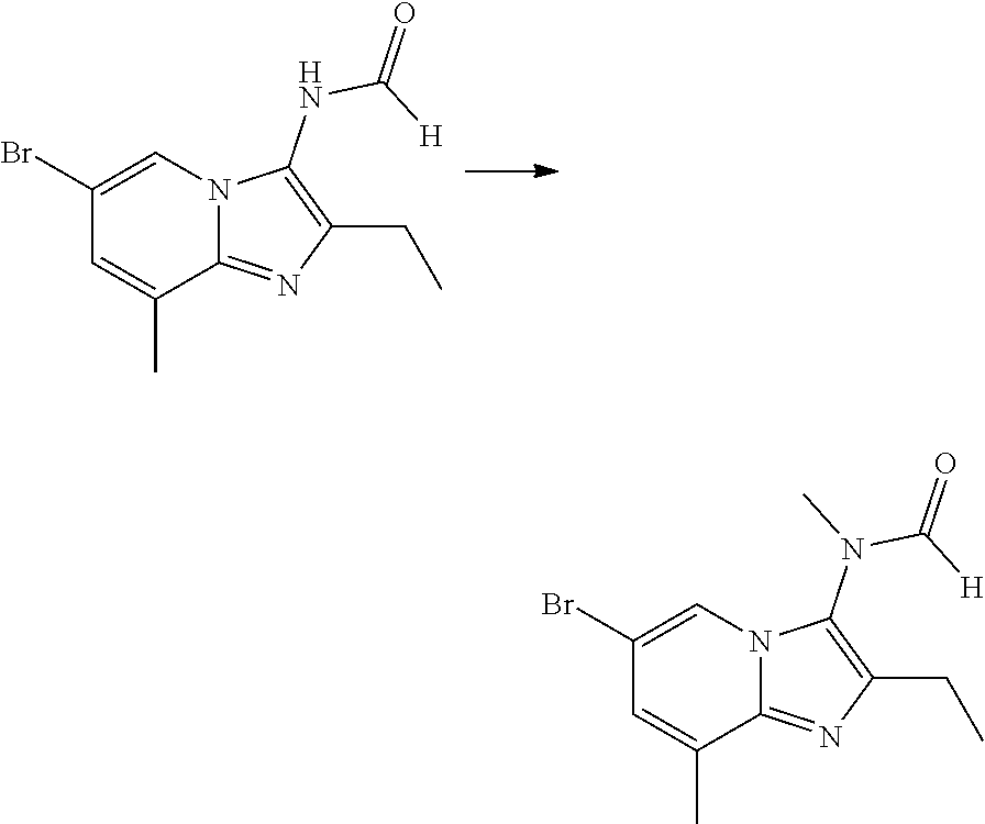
C1(Br)=CN2C(=NC(CC)=C2NC(=O)[H])C(C)=C1.C1(Br)=CN2C(=NC(CC)=C2N(C(=O)[H])C)C(C)=C1
